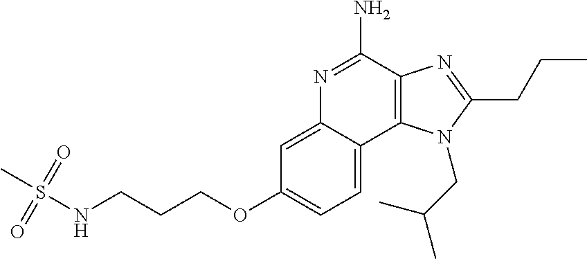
N1=C(N)C2=C(C3=CC=C(OCCCNS(=O)(=O)C)C=C13)N(CC(C)C)C(CCC)=N2
